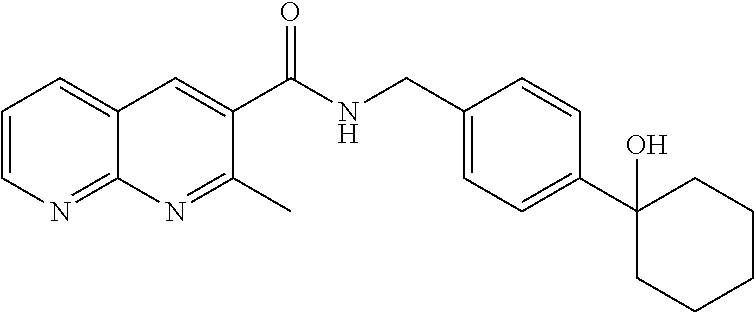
C1=CN=C2C(=C1)C=C(C(NCC1=CC=C(C3(O)CCCCC3)C=C1)=O)C(C)=N2
